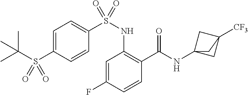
C1=C(F)C=CC(C(=O)NC23CC([CF3])(C2)C3)=C1NS(C1=CC=C(S(C(C)(C)C)(=O)=O)C=C1)(=O)=O
